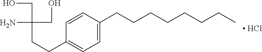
C1=CC(CCCCCCCC)=CC=C1CCC(N)(CO)CO.[ HCl]
